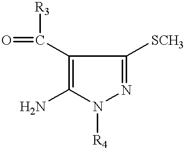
C1(C(=O)[R3])=C(N)N([R4])N=C1[SCH3]
